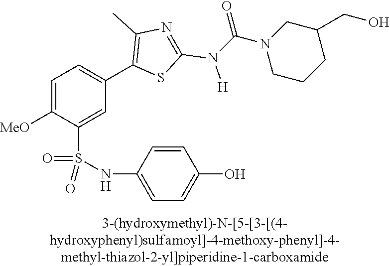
C1=C([MeO])C(S(NC2=CC=C(O)C=C2)(=O)=O)=CC(C2=C(C)N=C(N(C(N3CCCC(CO)C3)=O)[H])S2)=C1
